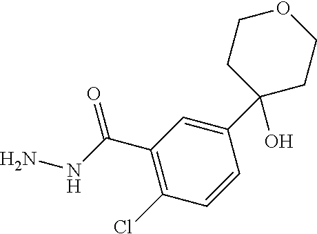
C1(C(NN)=O)=C(Cl)C=CC(C2(O)CCOCC2)=C1
